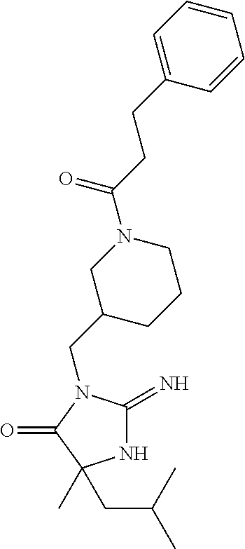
N1C(=N)N(CC2CCCN(C(=O)CCC3=CC=CC=C3)C2)C(=O)C1(C)CC(C)C
